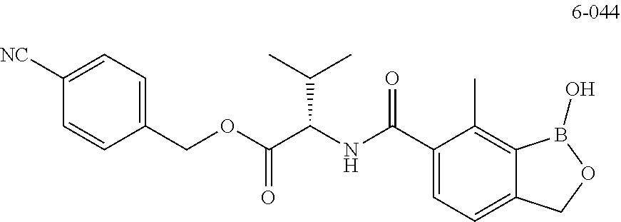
C1(COC(C(NC(C2=CC=C3C(=C2C)B(O)OC3)=O)C(C)C)=O)=CC=C([NC])C=C1
